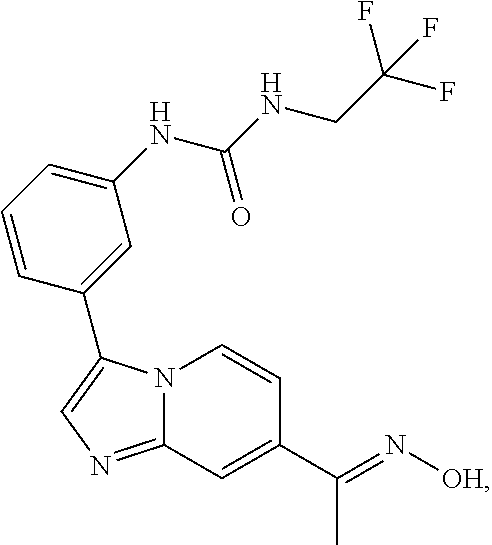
N12C(=NC=C1C1=CC(NC(NCC(F)(F)F)=O)=CC=C1)C=C(C(=N[OH])C)C=C2
